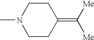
CN1CCC(=C([Me])[Me])CC1
